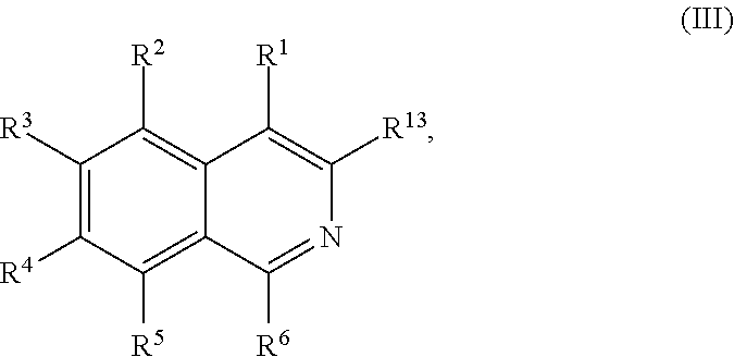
C12=C([R2])C([R3])=C([R4])C([R5])=C1C([R6])=NC([R13])=C2[R1]
